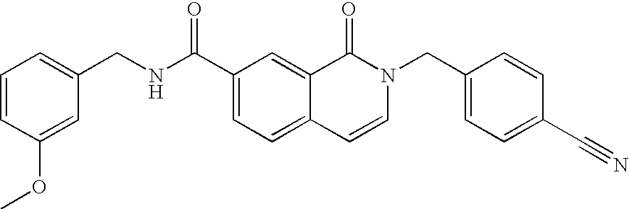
C1=CC(OC)=CC(CNC(C2=CC=C3C(=C2)C(=O)N(CC2=CC=C(C#N)C=C2)C=C3)=O)=C1
